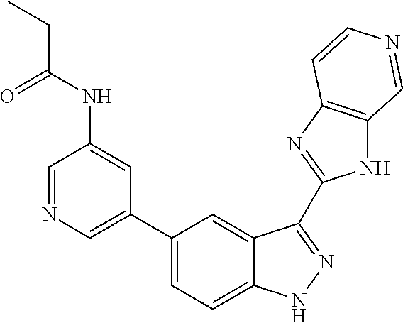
C1(C2=CN=CC(NC(CC)=O)=C2)=CC=C2C(=C1)C(C1=NC3=C(N1)C=NC=C3)=NN2
